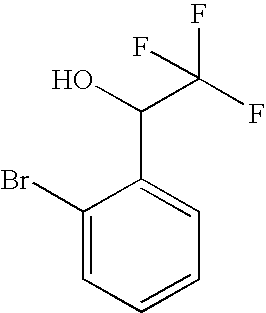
C1(Br)=CC=CC=C1C(O)C(F)(F)F
